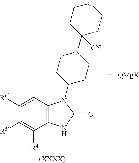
C1([R6])=CC2=C(C([R4])=C1[R5])NC(=O)N2C1CCN(C2([CN])CCOCC2)CC1
